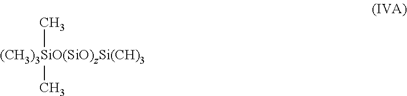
[(CH3)3SiO(SiO)zSi(CH)3](C)C
